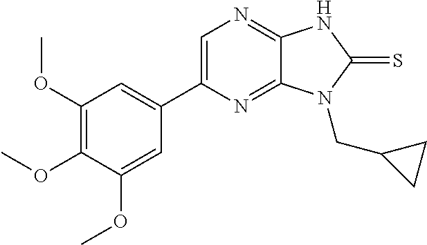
C1=C(C2=CC(OC)=C(OC)C(OC)=C2)N=C2C(=N1)NC(=S)N2CC1CC1
